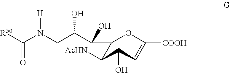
N(CC(C(C1OC([COOH])=CC(O)C1[AcHN])O)O)([H])C([R50])=O
